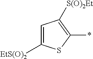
C1=C([EtS(O)2])SC(*)=C1[S(O)2Et]
